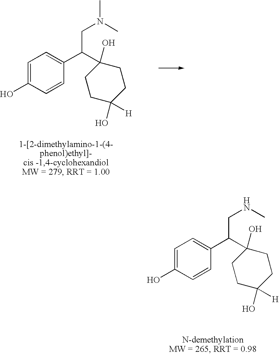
C1=C(O)C=CC(C(C2(O)CCC(O)([H])CC2)CNC)=C1.C1=C(O)C=CC(C(C2(O)CCC(O)([H])CC2)CN(C)C)=C1
